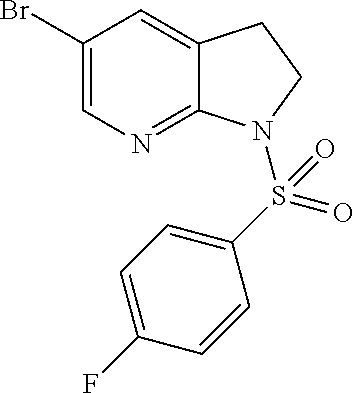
C1(Br)=CN=C2C(=C1)CCN2S(C1=CC=C(F)C=C1)(=O)=O
